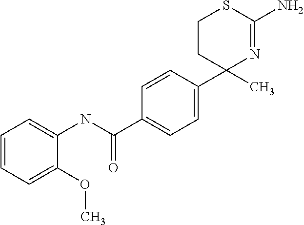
C1CC(C2=CC=C(C(NC3=CC=CC=C3OC)=O)C=C2)(C)N=C(N)S1
